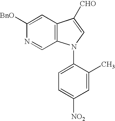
C1([BnO])=CC2=C(C=N1)N(C1=CC=C([NO2])C=C1C)C=C2[CHO]
